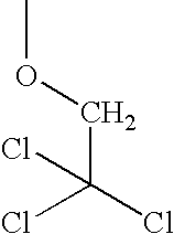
C(C(Cl)(Cl)Cl)OC
